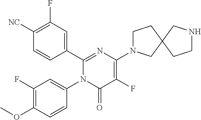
C1(C2=CC(F)=C([CN])C=C2)=NC(N2CCC3(C2)CCNC3)=C(F)C(=O)N1C1=CC(F)=C(OC)C=C1
